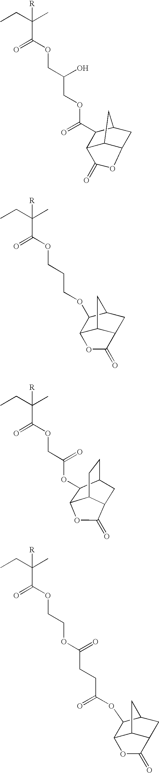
[R]C(C)(CC)C(OCC(COC(C1C2C3C(CC1C3)OC2=O)=O)O)=O.[R]C(C)(CC)C(OCCCOC1C2C3C(CC1C3)C(=O)O2)=O.[R]C(C)(CC)C(OCC(OC1C2C3CCC1CC3C(=O)O2)=O)=O.[R]C(C)(CC)C(OCCOC(CCC(OC1C2C3C(CC1C3)C(=O)O2)=O)=O)=O
